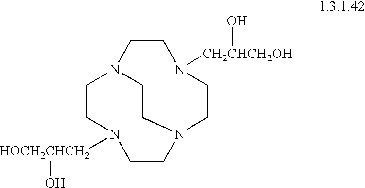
C1CN([CH2CHCH2OH]O)CCN2CCN([HOCH2CHCH2]O)CCN1CC2
